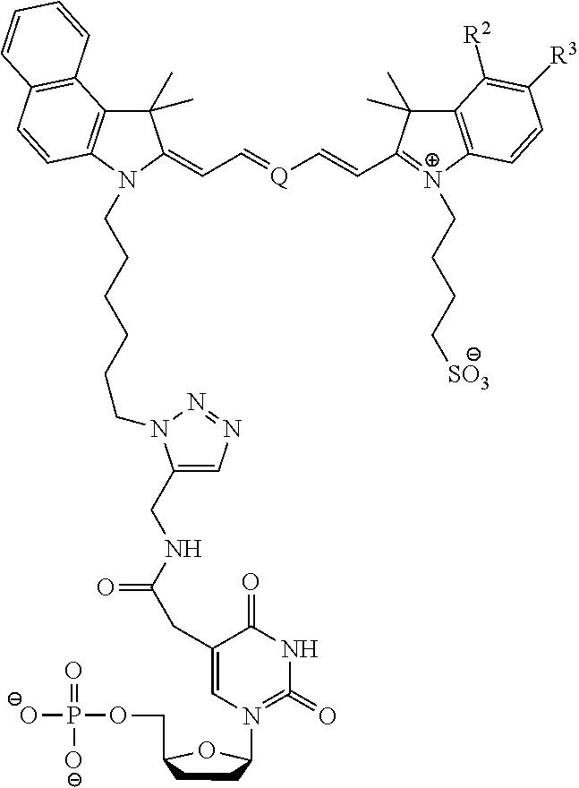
C1(C)(C)C2=C(N(CCCCCCN3C(CNC(=O)CC4=CN(C5CCC(COP(=O)([O-])[O-])O5)=C(=O)NC4=O)=CN=N3)C1=CC=[Q]C=CC1=[N+](CCCC[SO3])C3=C(C1(C)C)C([R2])=C([R3])C=C3)C=CC1=C2C=CC=C1
